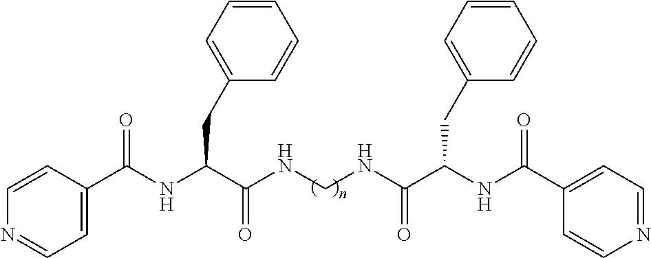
C1=CN=CC=C1C(NC(C(NCNC(C(NC(C1=CC=NC=C1)=O)CC1=CC=CC=C1)=O)=O)CC1=CC=CC=C1)=O
